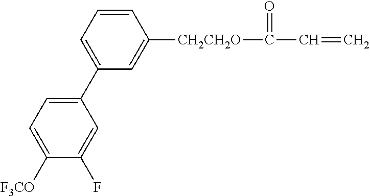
C1=C(C2=CC=C([F3CO])C(F)=C2)C=C([CH2CH2O]C(=O)C=C)C=C1
